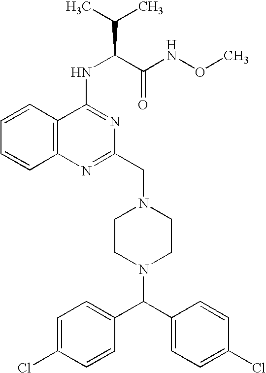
C12=C(C=CC=C1)C(NC(C(NOC)=O)C(C)C)=NC(CN1CCN(C(C3=CC=C(Cl)C=C3)C3=CC=C(Cl)C=C3)CC1)=N2
